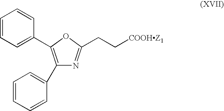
C1(C2=CC=CC=C2)=C(C2=CC=CC=C2)OC(CC[COOHZ1])=N1
